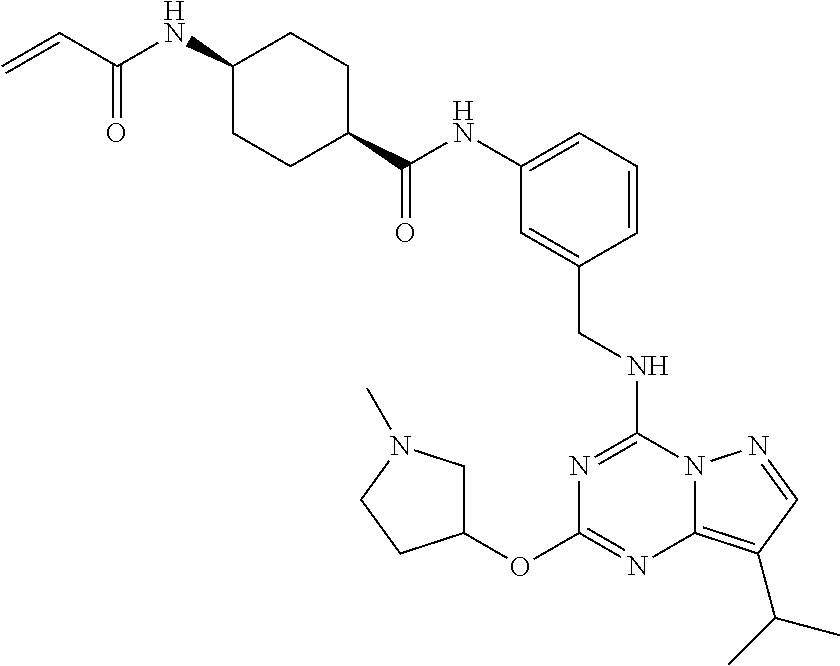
C1(OC2=NC3=C(C(C)C)C=NN3C(NCC3=CC(NC(C4CCC(NC(=O)C=C)CC4)=O)=CC=C3)=N2)CN(C)CC1
